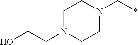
C1N(CCO)CCN(C*)C1
